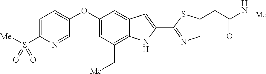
C1=C(S([Me])(=O)=O)N=CC(OC2=CC(C[Me])=C3C(=C2)C=C(C2=NCC(CC(N)=O)S2)N3)=C1
